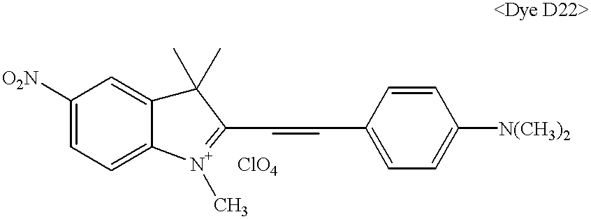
C1=CC(C=CC2=[N+](C)C3=CC=C([O2N])C=C3C2(C)C)=CC=C1[N(CH3)2].[ClO4]
